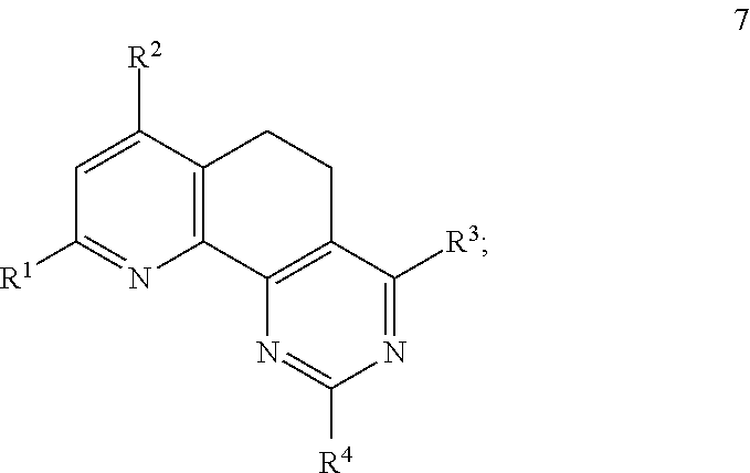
C1([R2])=CC([R1])=NC2=C1CCC1=C2N=C([R4])N=C1[R3]
